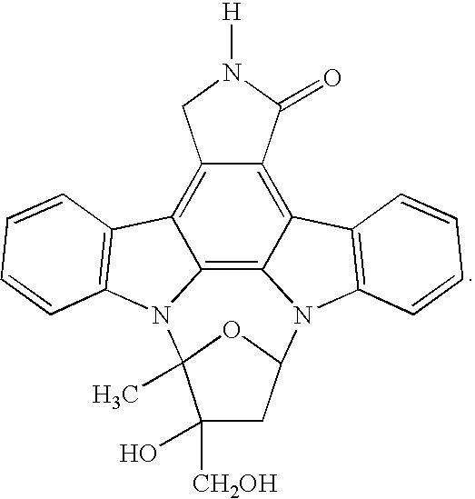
C12=C3C4=C5C(=C1CN([H])C2=O)C1=C(N5C2(C)C(O)([CH2OH])CC(N4C4=C3C=CC=C4)O2)C=CC=C1
